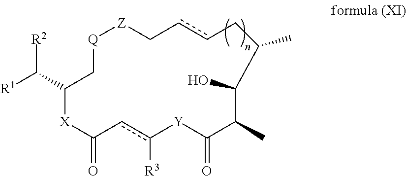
[R1]C([R2])C1[X]C(=O)cc([R3])[Y]C(=O)C(C)C(O)C(C)CccC[Z][Q]C1
